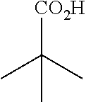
CC(C)([CO2H])C
